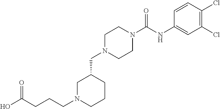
C1N(C(NC2=CC(Cl)=C(Cl)C=C2)=O)CCN(CC2CCCN(CCCC(O)=O)C2)C1
